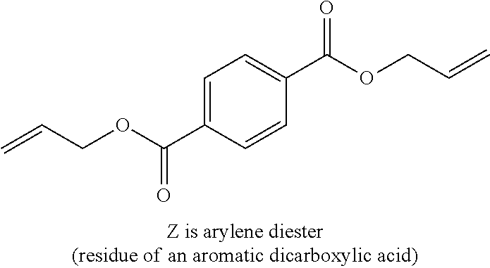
C=CCOC(C1=CC=C(C(OCC=C)=O)C=C1)=O
